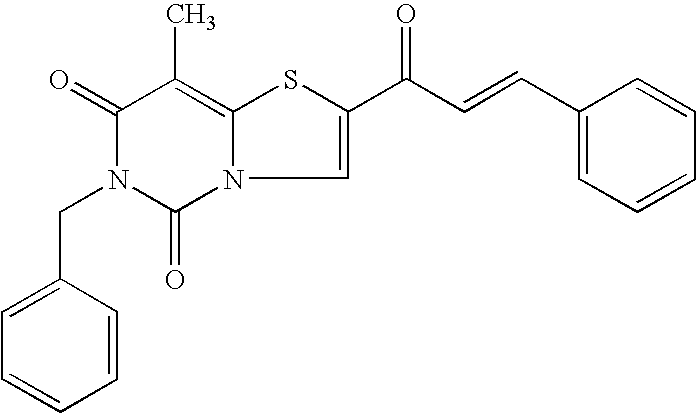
C1(=O)N(CC2=CC=CC=C2)C(=O)N2C(=C1C)SC(C(C=CC1=CC=CC=C1)=O)=C2
